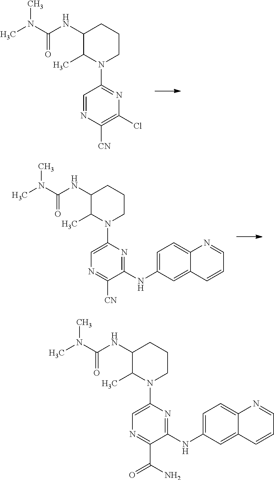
C1(NC(N(C)C)=O)C(C)N(C2=NC(Cl)=C([CN])N=C2)CCC1.C1(NC(N(C)C)=O)C(C)N(C2=CN=C([CN])C(NC3=CC=C4C(=C3)C=CC=N4)=N2)CCC1.C1(NC(N(C)C)=O)C(C)N(C2=CN=C(C(N)=O)C(NC3=CC=C4C(=C3)C=CC=N4)=N2)CCC1
